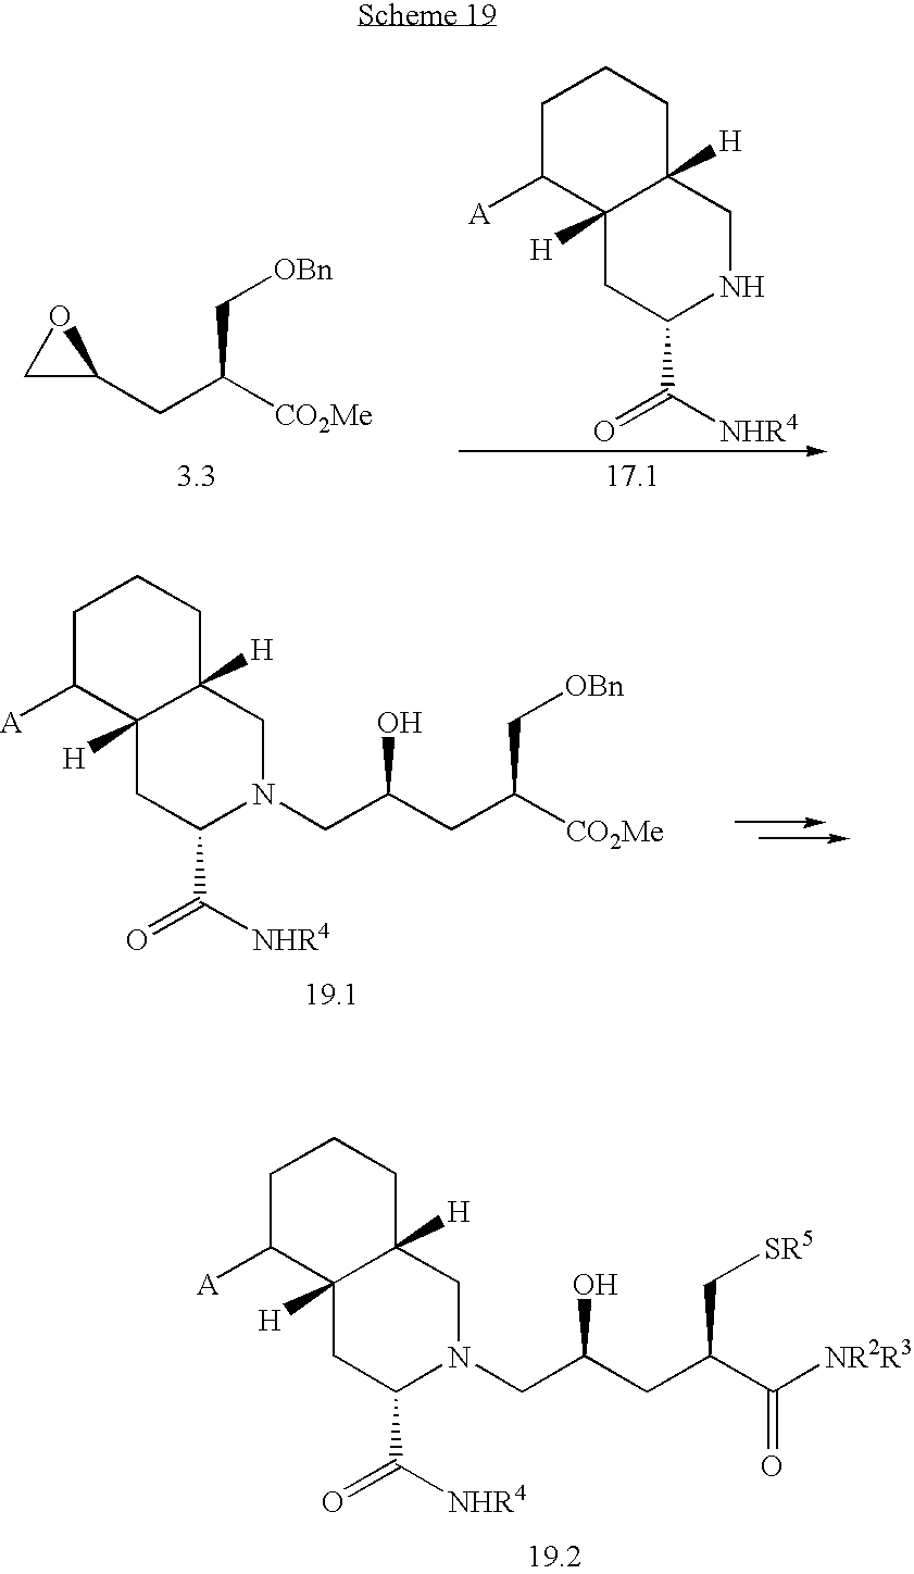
C(C(CC(C(=O)[NR2R3])C[SR5])O)N1C(C([NHR4])=O)CC2([H])C([A])CCCC2([H])C1.C1C(CC([CO2Me])C[OBn])O1.C1C([A])C2([H])C([H])(CC1)CNC(C([NHR4])=O)C2.C(C(CC([CO2Me])C[OBn])O)N1C(C([NHR4])=O)CC2([H])C([A])CCCC2([H])C1
